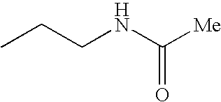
CCCNC([Me])=O
